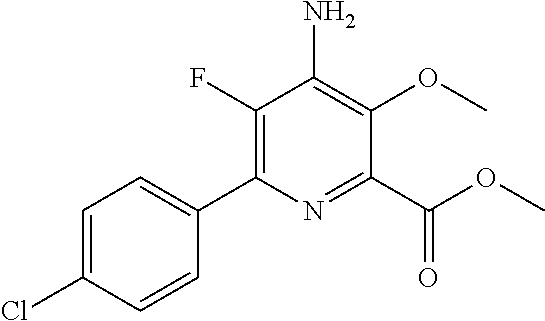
C1(F)=C(C2=CC=C(Cl)C=C2)N=C(C(OC)=O)C(OC)=C1N
